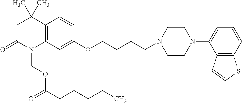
C1C(=O)N(COC(CCCCC)=O)C2=C(C1(C)C)C=CC(OCCCCN1CCN(C3=CC=CC4=C3C=CS4)CC1)=C2
